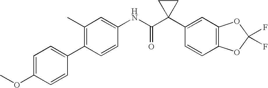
C1(C)=C(C2=CC=C(OC)C=C2)C=CC(NC(C2(C3=CC4=C(C=C3)OC(F)(F)O4)CC2)=O)=C1
